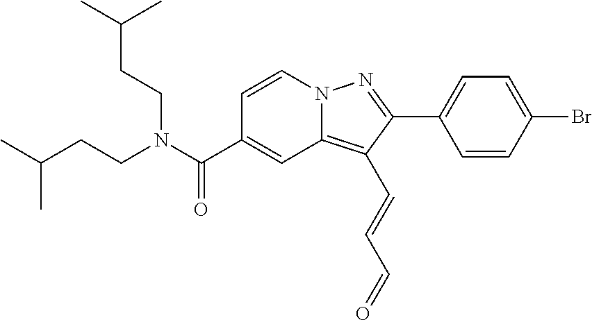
C1=CN2C(=C(C=CC=O)C(C3=CC=C(Br)C=C3)=N2)C=C1C(N(CCC(C)C)CCC(C)C)=O
